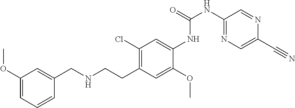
C1(OC)=CC=CC(CNCCC2=C(Cl)C=C(NC(NC3=NC=C(C#N)N=C3)=O)C(OC)=C2)=C1
